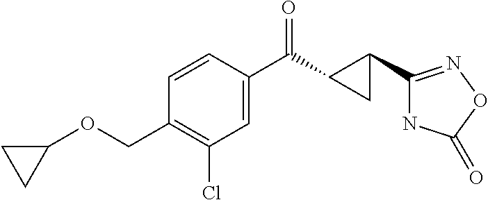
C1=CC(C(C2C(C3=NOC(=O)N3)C2)=O)=CC(Cl)=C1COC1CC1
